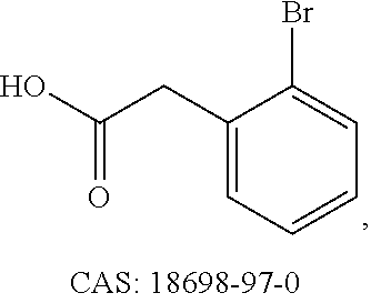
C1(CC(O)=O)=CC=CC=C1Br
